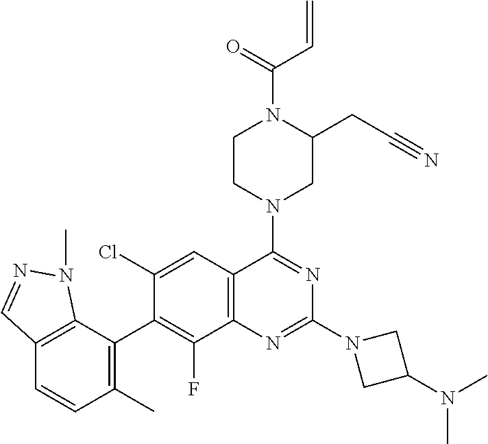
C12=C(C=C(Cl)C(C3=C(C)C=CC4=C3N(C)N=C4)=C1F)C(N1CC(CC#N)N(C(=O)C=C)CC1)=NC(N1CC(N(C)C)C1)=N2
